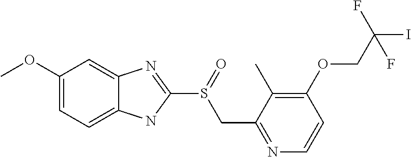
C1(OC)=CC=C2C(=C1)N=C(S(=O)CC1=NC=CC(OCC(F)(I)F)=C1C)N2
